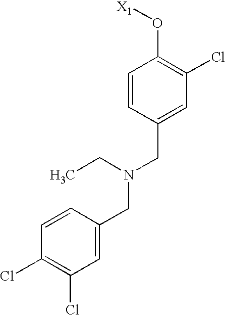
C1=CC(CN(CC2=CC(Cl)=C(Cl)C=C2)CC)=CC(Cl)=C1O[X1]
